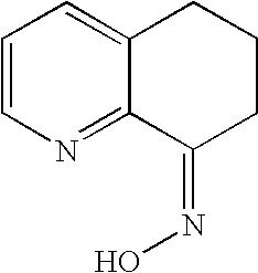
C1=CN=C2C(=C1)CCCC2=NO
